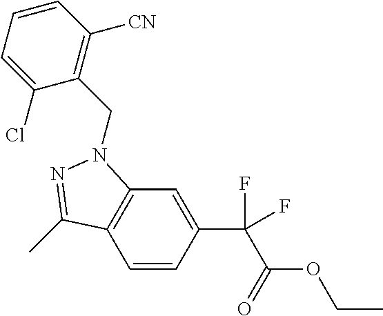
C1=CC(C(C(OCC)=O)(F)F)=CC2=C1C(C)=NN2CC1=C([CN])C=CC=C1Cl
